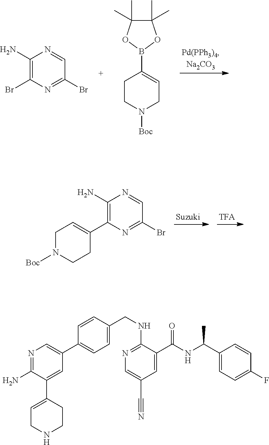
C1(N)=C(Br)N=C(Br)C=N1.C1CN([Boc])CC=C1B1OC(C)(C)C(C)(C)O1.C1(N)=C(C2=CCN([Boc])CC2)N=C(Br)C=N1.N1=C(N)C(C2=CCNCC2)=CC(C2=CC=C(CNC3=NC=C(C#N)C=C3C(NC(C3=CC=C(F)C=C3)C)=O)C=C2)=C1
